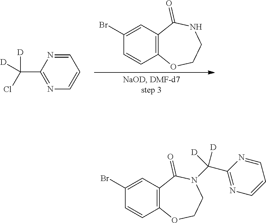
C1(C([D])([D])Cl)=NC=CC=N1.C1=CC2=C(C=C1Br)C(=O)NCCO2.C1=CC2=C(C=C1Br)C(=O)N(C(C1=NC=CC=N1)([D])[D])CCO2
